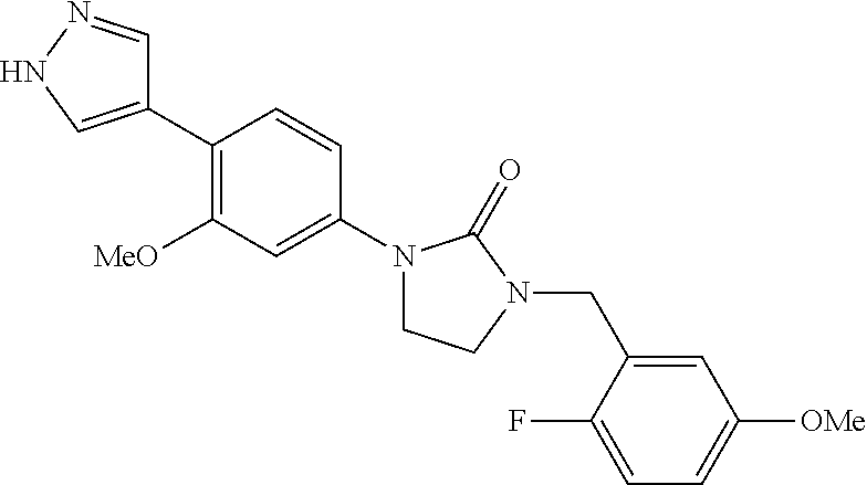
C1(C2=C([MeO])C=C(N3CCN(CC4=CC([OMe])=CC=C4F)C3=O)C=C2)=CNN=C1
